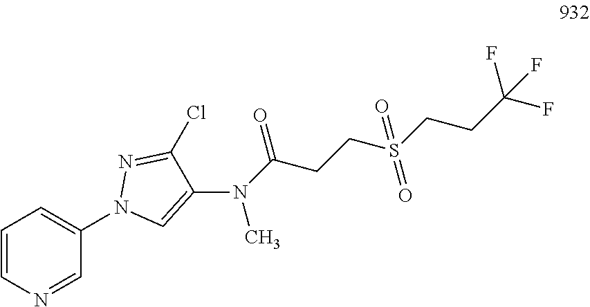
C1=CN=CC(N2C=C(N(C(CCS(CCC(F)(F)F)(=O)=O)=O)C)C(Cl)=N2)=C1
